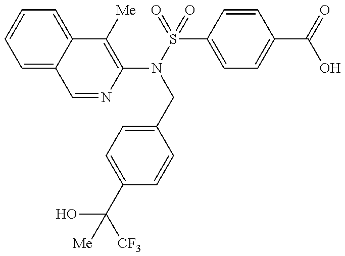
C1=NC(N(S(=O)(=O)C2=CC=C(C(=O)O)C=C2)CC2=CC=C(C(O)([CF3])[Me])C=C2)=C([Me])C2=CC=CC=C12
